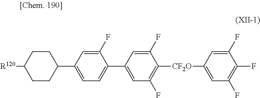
C1(F)=CC(C2=CC=C(C3CCC([R120])CC3)C=C2F)=CC(F)=C1[CF2O]C1=CC(F)=C(F)C(F)=C1
